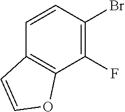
C12=C(C(F)=C(Br)C=C1)OC=C2
